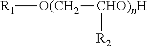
[R1][O(CH2][CHO)nH][R2]
